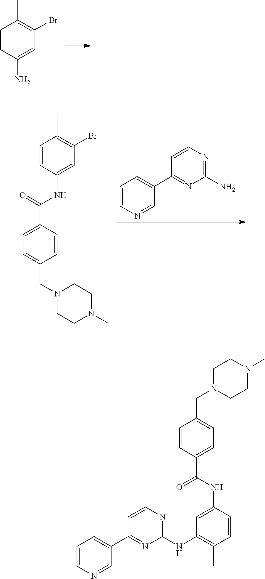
C1=CC(N)=CC(Br)=C1C.C1=CC(NC(=O)C2=CC=C(CN3CCN(C)CC3)C=C2)=CC(Br)=C1C.C1=CN=CC(C2=NC(N)=NC=C2)=C1.C1(NC2=NC=CC(C3=CC=CN=C3)=N2)=C(C)C=CC(NC(=O)C2=CC=C(CN3CCN(C)CC3)C=C2)=C1
